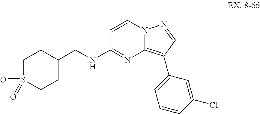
C(C1CCS(=O)(=O)CC1)NC1=NC2=C(C3=CC=CC(Cl)=C3)C=NN2C=C1
